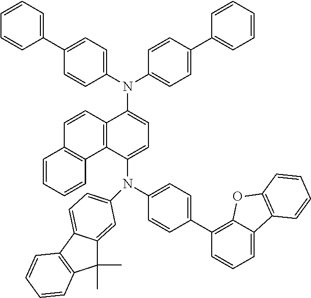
C1=CC=CC2=C1C1=C(C=C2)C(N(C2=CC=C(C3=CC=CC=C3)C=C2)C2=CC=C(C3=CC=CC=C3)C=C2)=CC=C1N(C1=CC=C(C2=C3C(=CC=C2)C2=C(O3)C=CC=C2)C=C1)C1=CC=C2C(=C1)C(C)(C)C1=C2C=CC=C1
